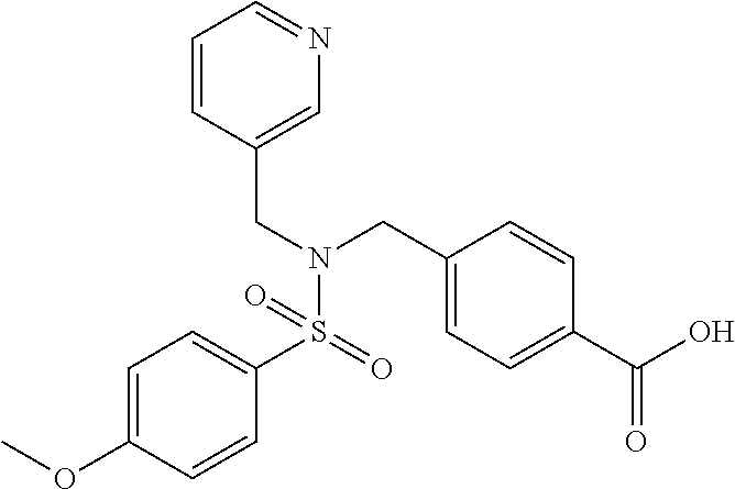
C1=CC(CN(S(C2=CC=C(OC)C=C2)(=O)=O)CC2=CC=C(C(=O)O)C=C2)=CN=C1
